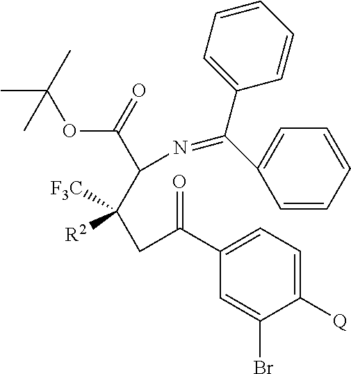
CC(OC(C(C([R2])([F3C])CC(C1=CC=C([Q])C(Br)=C1)=O)N=C(C1=CC=CC=C1)C1=CC=CC=C1)=O)(C)C
